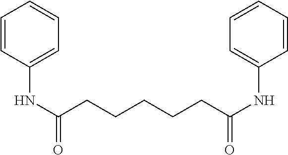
C1=CC(NC(CCCCCC(NC2=CC=CC=C2)=O)=O)=CC=C1
